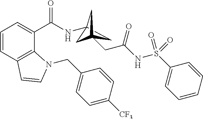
C1=CC2=C(C(C(NC34CC(CC(NS(C5=CC=CC=C5)(=O)=O)=O)(C3)C4)=O)=C1)N(CC1=CC=C([CF3])C=C1)C=C2
